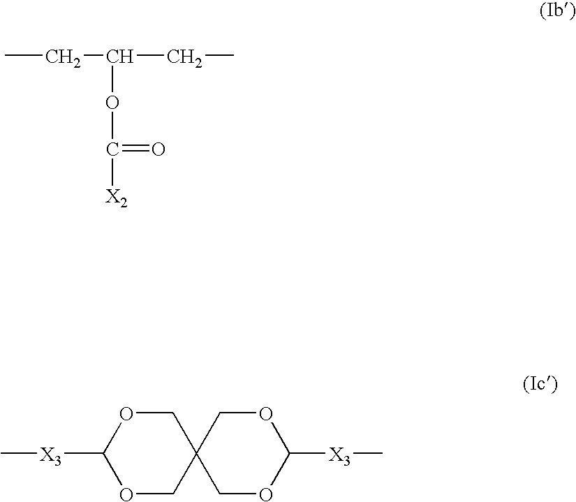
CCC(CC)OC([X2])=O.C1([X3]C)OCC2(CO1)COC([X3]C)OC2
